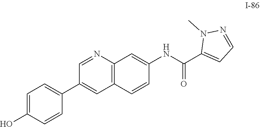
C1=C(O)C=CC(C2=CC3=C(N=C2)C=C(NC(C2=CC=NN2C)=O)C=C3)=C1
